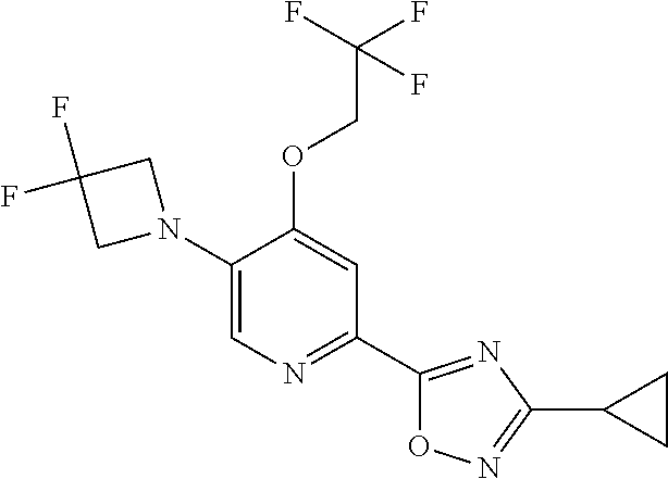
C1(N2CC(F)(F)C2)=CN=C(C2=NC(C3CC3)=NO2)C=C1OCC(F)(F)F
